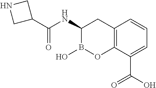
C12=C(C(C(O)=O)=CC=C1)OB(O)C(NC(=O)C1CNC1)C2
